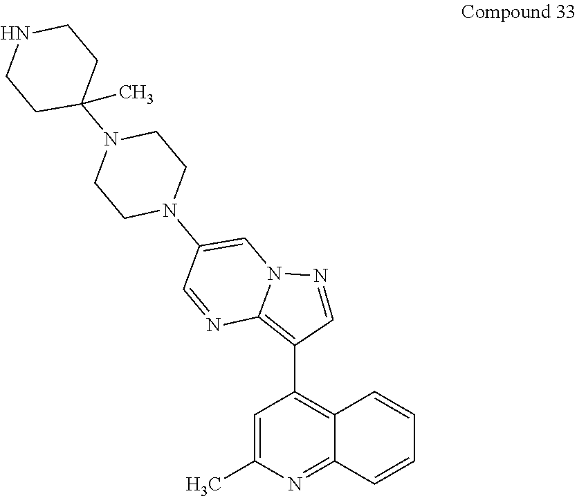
N1CCC(N2CCN(C3=CN4C(=C(C5=C6C(=NC(C)=C5)C=CC=C6)C=N4)N=C3)CC2)(C)CC1
